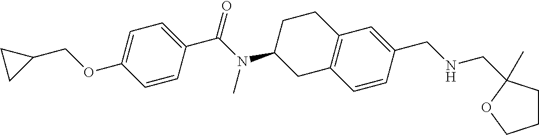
C1=C(OCC2CC2)C=CC(C(N(C2CC3=C(CC2)C=C(CNCC2(C)CCCO2)C=C3)C)=O)=C1
